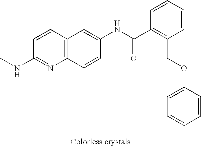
C1=CC2=C(N=C1NC)C=CC(NC(=O)C1=C(COC3=CC=CC=C3)C=CC=C1)=C2
